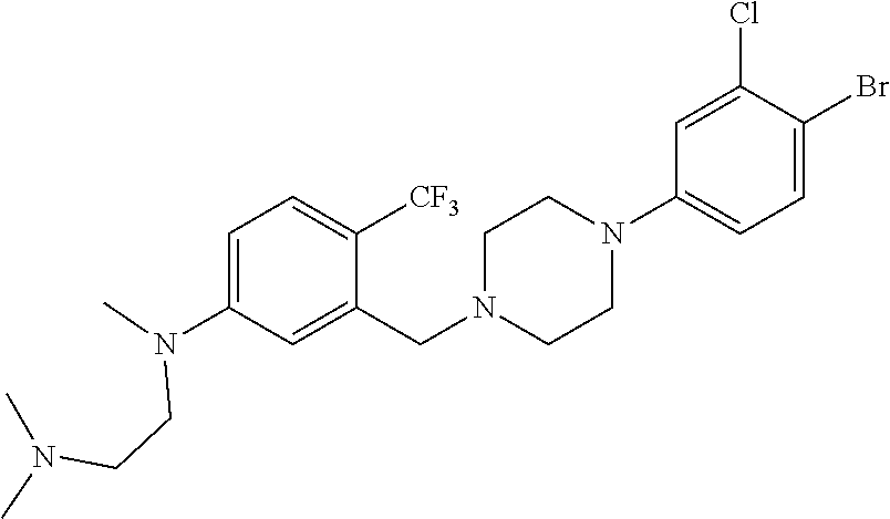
C1=C(N(C)CCN(C)C)C=C(CN2CCN(C3=CC=C(Br)C(Cl)=C3)CC2)C([CF3])=C1
